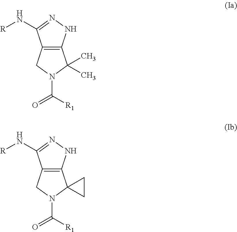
C12=C(NN=C1N[R])C(C)(C)N(C([R1])=O)C2.C12=C(NN=C1N[R])C1(N(C([R1])=O)C2)CC1
